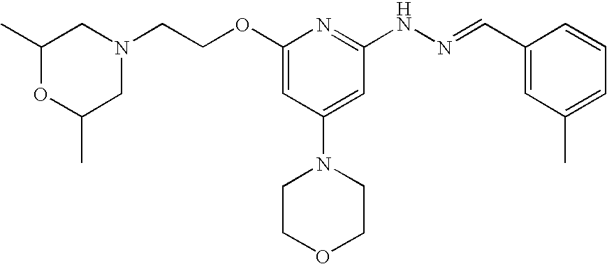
N1(CCOC2=CC(N3CCOCC3)=CC(NN=CC3=CC(C)=CC=C3)=N2)CC(C)OC(C)C1
